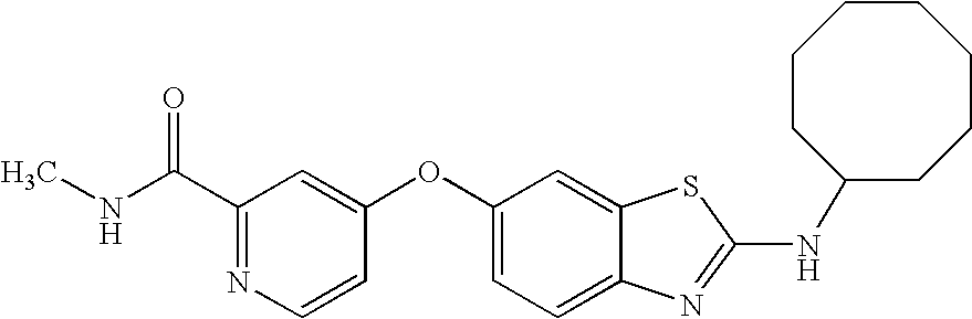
N1=C(C(=O)NC)C=C(OC2=CC=C3C(=C2)SC(NC2CCCCCCC2)=N3)C=C1
